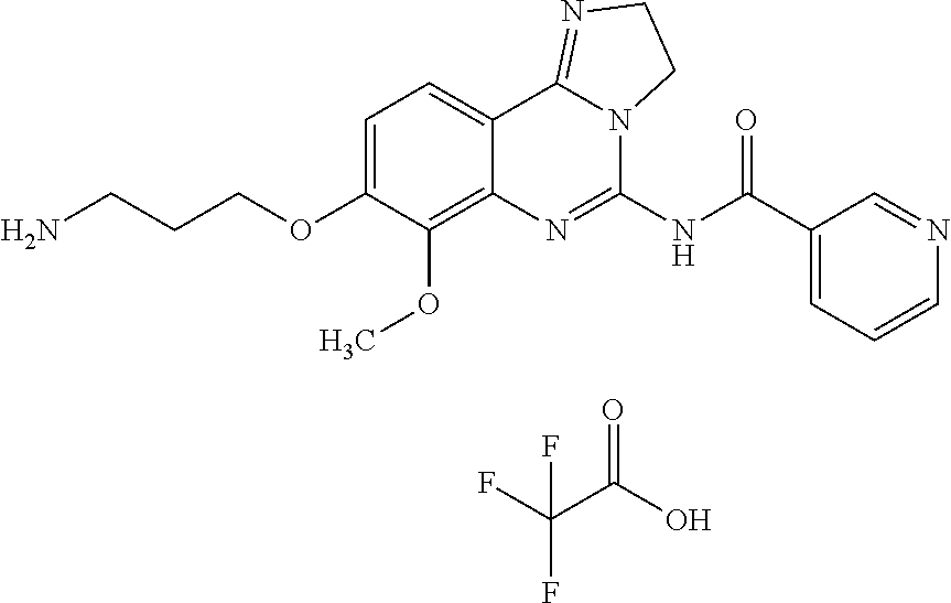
NCCCOC1=CC=C2C(=C1OC)N=C(NC(C1=CC=CN=C1)=O)N1C2=NCC1.O=C(O)C(F)(F)F
